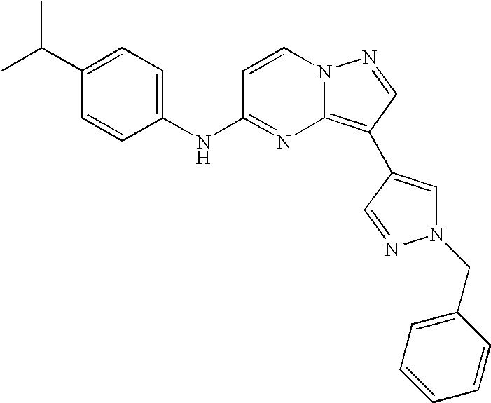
C1(C(C)C)=CC=C(NC2=NC3=C(C4=CN(CC5=CC=CC=C5)N=C4)C=NN3C=C2)C=C1
